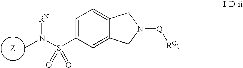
CN(S(C1=CC=C2C(=C1)CN([Q][RQ])C2)(=O)=O)[RN]
